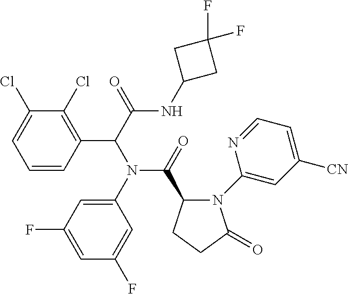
C1=CC(C(C(=O)NC2CC(F)(F)C2)N(C2=CC(F)=CC(F)=C2)C(=O)C2N(C3=CC([CN])=CC=N3)C(=O)CC2)=C(Cl)C(Cl)=C1
